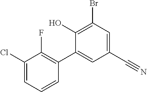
BrC1=C(O)C(C2=C(F)C(Cl)=CC=C2)=CC(C#N)=C1
